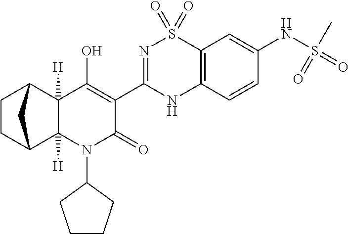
C1CC2C3([H])C([H])(C1C2)C(O)=C(C1=NS(=O)(=O)C2=C(N1)C=CC(NS(=O)(C)=O)=C2)C(=O)N3C1CCCC1
